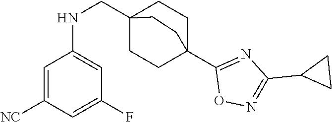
C1=C([NC])C=C(F)C=C1NCC12CCC(C3=NC(C4CC4)=NO3)(CC1)CC2
